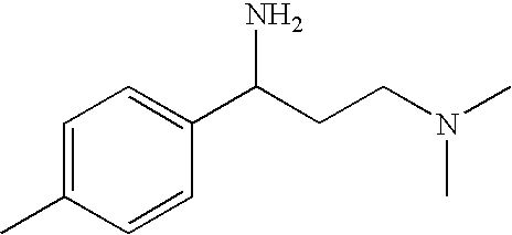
C1=C(C)C=CC(C(CCN(C)C)N)=C1
